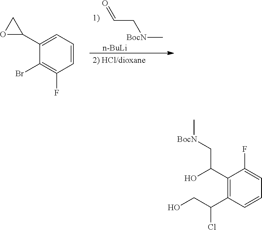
C(C[BocN]C)=O.[n-BuLi].C1(C2CO2)=CC=CC(F)=C1Br.C1(C(O)C[BocN]C)=C(C(CO)Cl)C=CC=C1F
